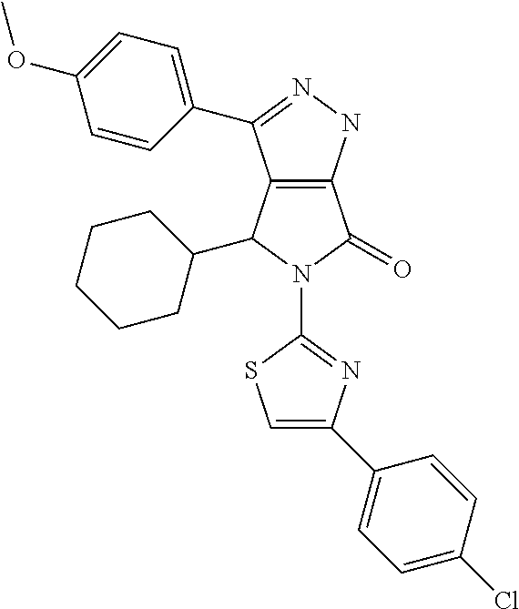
C12=C(NN=C1C1=CC=C(OC)C=C1)C(=O)N(C1=NC(C3=CC=C(Cl)C=C3)=CS1)C2C1CCCCC1
